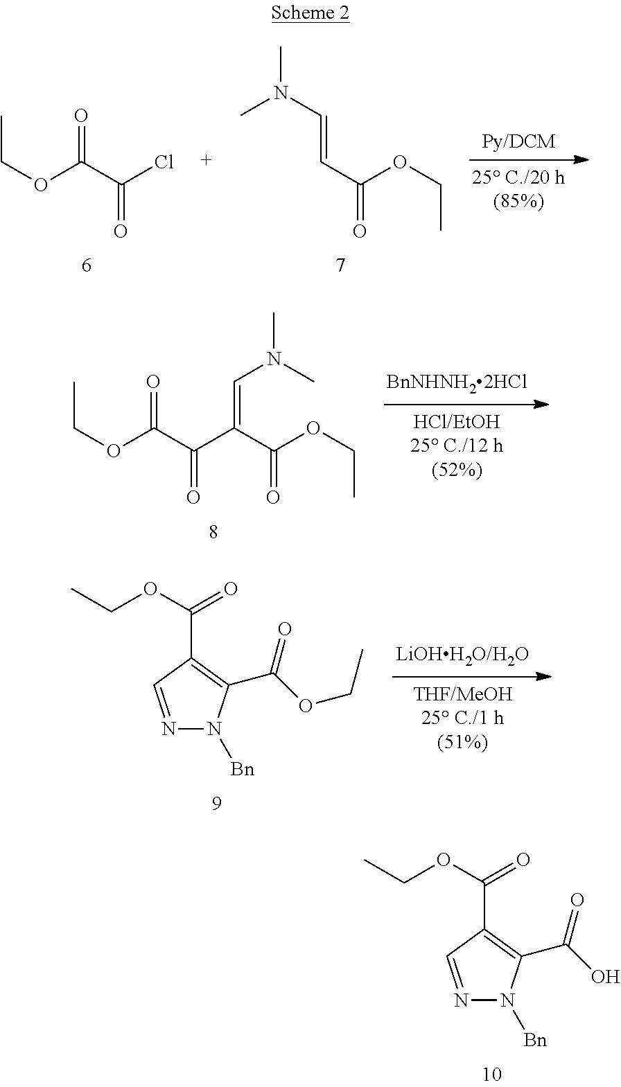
C(C(OCC)=O)=CN(C)C.CCOC(C(Cl)=O)=O.C(C(OCC)=O)(=CN(C)C)C(C(OCC)=O)=O.N1=CC(C(OCC)=O)=C(C(OCC)=O)N1[Bn].N1=CC(C(OCC)=O)=C(C(O)=O)N1[Bn]
